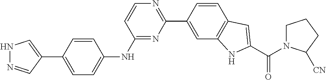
C1=C(C2=CNN=C2)C=CC(NC2=NC(C3=CC4=C(C=C3)C=C(C(=O)N3CCCC3[CN])N4)=NC=C2)=C1
